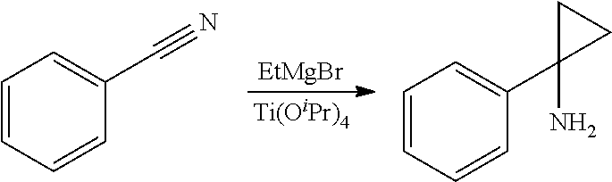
C1=CC=CC(C#N)=C1.[EtMgBr].[Ti(OiPr)4].C1=CC=CC(C2(N)CC2)=C1
